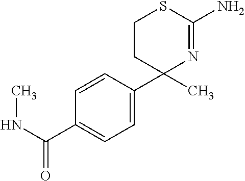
C1=CC(C2(C)N=C(N)SCC2)=CC=C1C(NC)=O
